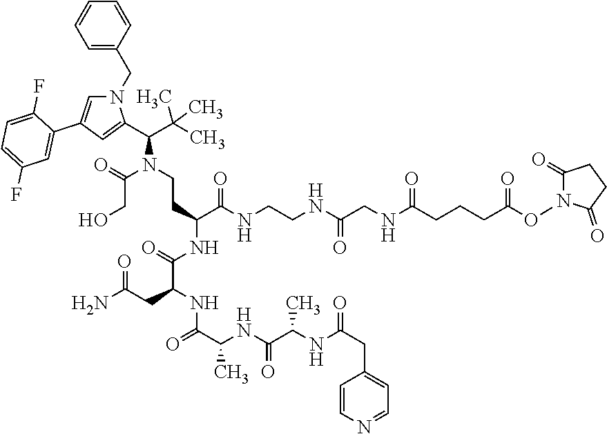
N1(CC2=CC=CC=C2)C=C(C2=CC(F)=CC=C2F)C=C1C(C(C)(C)C)N(CCC(C(NCCNC(CNC(CCCC(ON1C(=O)CCC1=O)=O)=O)=O)=O)NC(C(NC(C(NC(C(NC(CC1=CC=NC=C1)=O)C)=O)C)=O)CC(N)=O)=O)C(=O)CO
